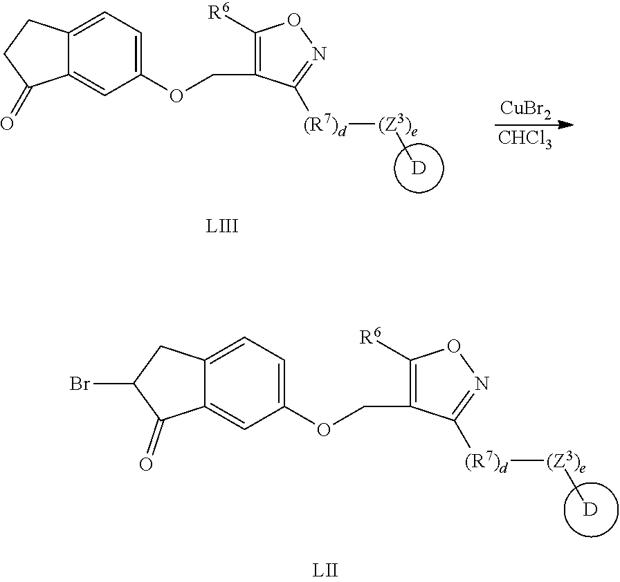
C1(OCC2=C([R6])ON=C2[(R7)d][(Z3)e]C)=CC=C2C(=C1)C(=O)C(Br)C2.[D].C1(OCC2=C([R6])ON=C2[(R7)d][(Z3)e]C)=CC=C2C(=C1)C(=O)CC2.[D].[CuBr2].[CHCl3]
